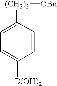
C1=C([(CH2)2][OBn])C=CC([B(OH)2])=C1
